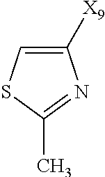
C1([X9])=CSC(C)=N1
